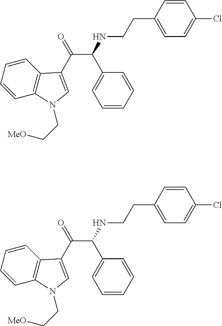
C1=CC2=C(C=C1)C(C(=O)C(C1=CC=CC=C1)NCCC1=CC=C(Cl)C=C1)=CN2CC[MeO].C1=CC2=C(C=C1)C(C(=O)C(C1=CC=CC=C1)NCCC1=CC=C(Cl)C=C1)=CN2CC[MeO]
